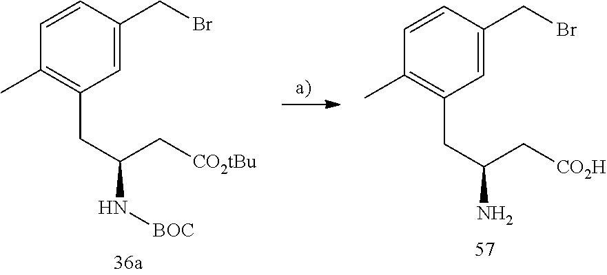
C1=CC(C)=C(CC(C[CO2tBu])N[BOC])C=C1CBr.C1=CC(C)=C(CC(C[CO2H])N)C=C1CBr
